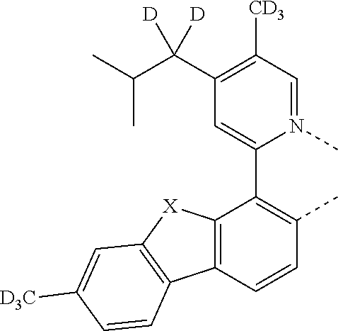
C12=C(C=CC(C)=C1C1=CC(C(C(C)C)([D])[D])=C([CD3])C=N1C)C1=C([X]2)C=C([D3C])C=C1
